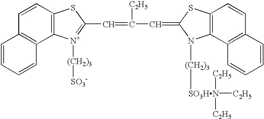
C12=C(C3=C(C=C1)SC(C=C(C=C1SC4=C(C5=C(C=C4)C=CC=C5)N1[(CH2)3][SO3HN]([C2H5])([C2H5])[C2H5])[C2H5])=[N+]3[(CH2)3][SO3-])C=CC=C2
